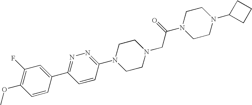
C1(OC)=C(F)C=C(C2=NN=C(N3CCN(CC(N4CCN(C5CCC5)CC4)=O)CC3)C=C2)C=C1
